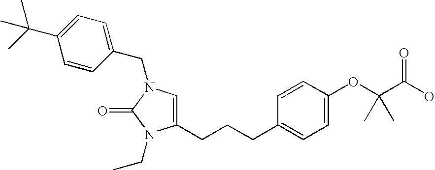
C1(CCCC2=CC=C(OC(C(O)=O)(C)C)C=C2)=CN(CC2=CC=C(C(C)(C)C)C=C2)C(=O)N1CC
